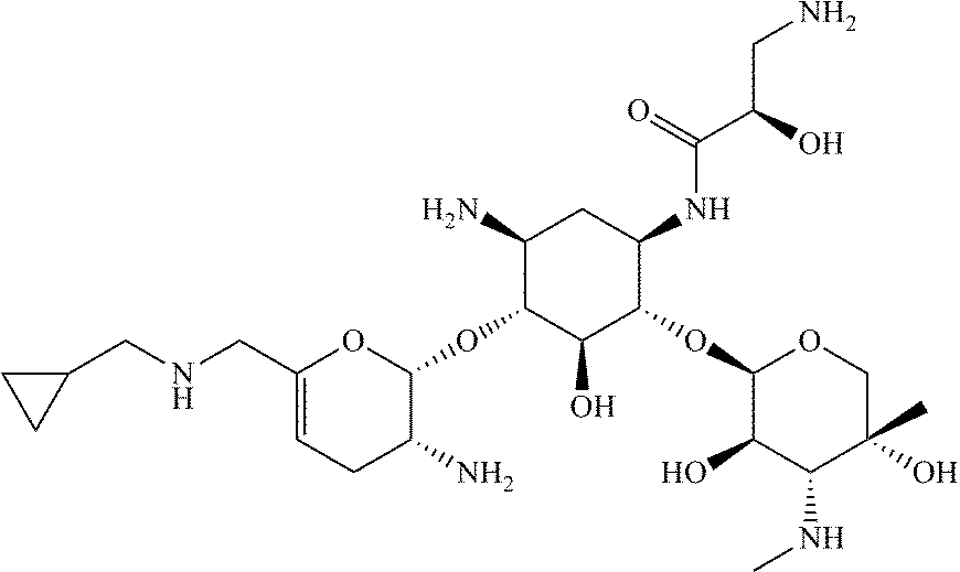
C1(CNCC2CC2)=CCC(N)C(OC2C(N)CC(NC(=O)C(CN)O)C(OC3C(O)C(NC)C(C)(O)CO3)C2O)O1
